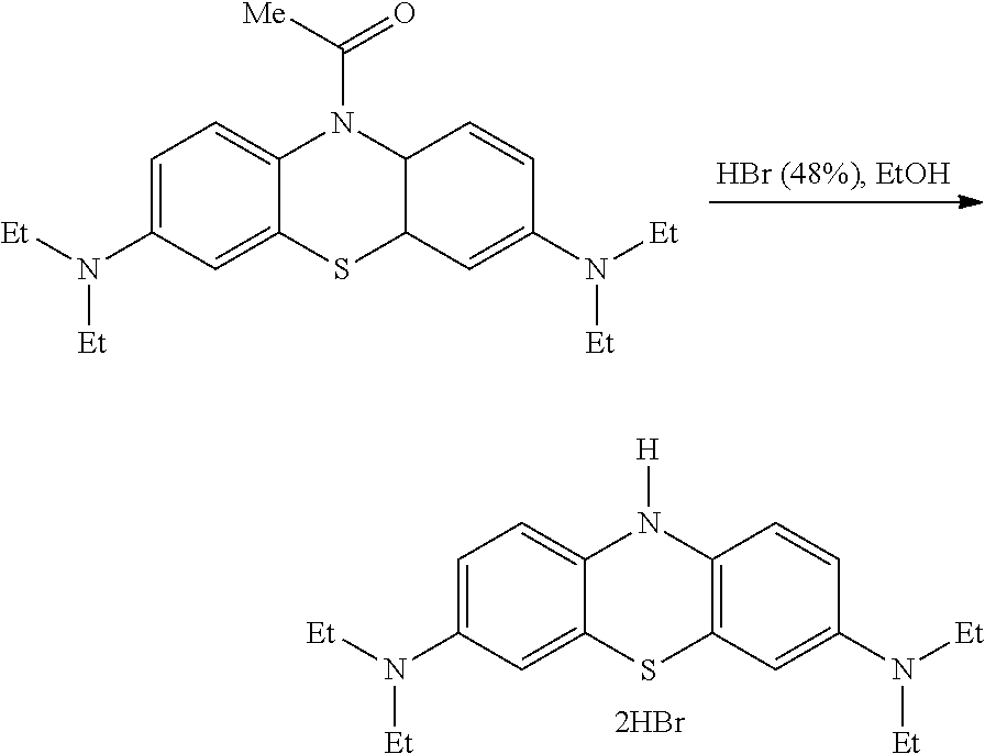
C12=CC=C(N([Et])[Et])C=C1SC1=C(N2[H])C=CC(N([Et])[Et])=C1.C12=CC=C(N([Et])[Et])C=C1SC1C(N2C([Me])=O)C=CC(N([Et])[Et])=C1
